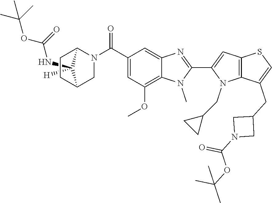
C1([H])(NC(=O)OC(C)(C)C)C2CCC1N(C(C1=CC(OC)=C3C(=C1)N=C(C1=CC4=C(N1CC1CC1)C(CC1CN(C(OC(C)(C)C)=O)C1)=CS4)N3C)=O)C2
